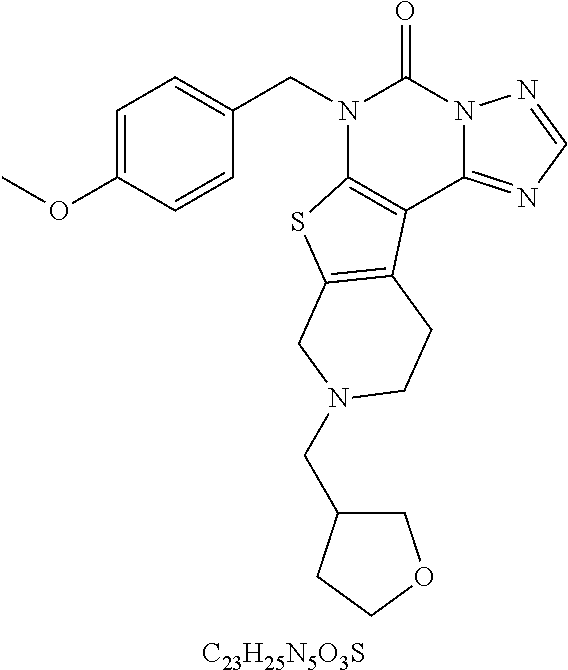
C1=C(OC)C=CC(CN2C3=C(C4=NC=NN4C2=O)C2=C(S3)CN(CC3COCC3)CC2)=C1.[C23H25N5O3S]
